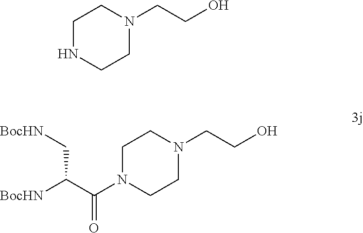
C1NCCN(CCO)C1.C1N(C(C([BocHN])C[BocHN])=O)CCN(CCO)C1
